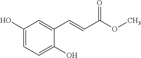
C1(O)=CC=C(O)C(C=CC(OC)=O)=C1
